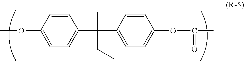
C1=CC(OC)=CC=C1C(C1=CC=C(OC(C)=O)C=C1)(C)CC
